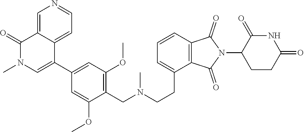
CN(CCC1=CC=CC2=C1C(=O)N(C1CCC(=O)NC1=O)C2=O)CC1=C(OC)C=C(C2=CN(C)C(=O)C3=CN=CC=C32)C=C1OC
